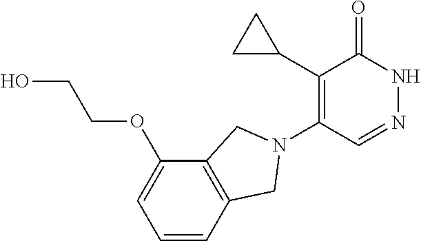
C1(C2CC2)=C(N2CC3=C(C(OCCO)=CC=C3)C2)C=NNC1=O
